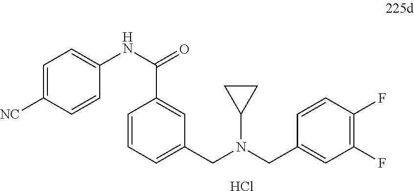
C1=C([NC])C=CC(NC(C2=CC(CN(C3CC3)CC3=CC(F)=C(F)C=C3)=CC=C2)=O)=C1.Cl
